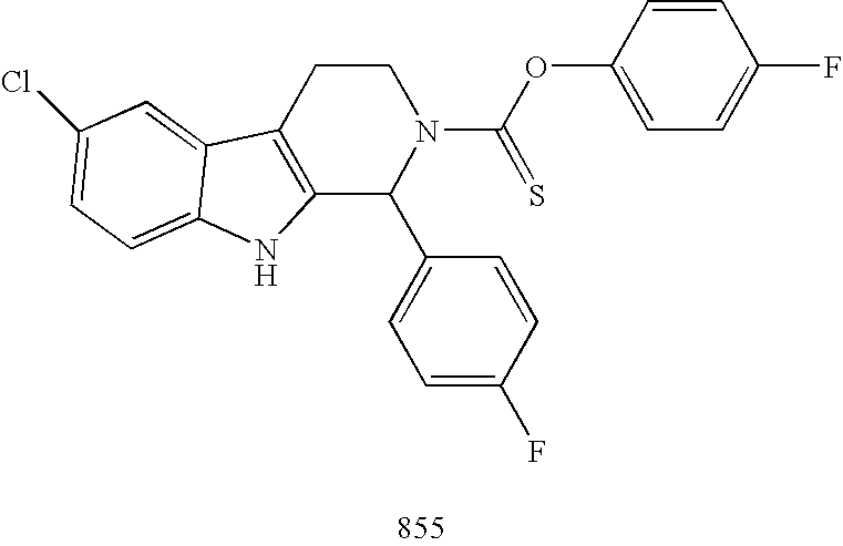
C12=C(CCN(C(OC3=CC=C(F)C=C3)=S)C1C1=CC=C(F)C=C1)C1=CC(Cl)=CC=C1N2
